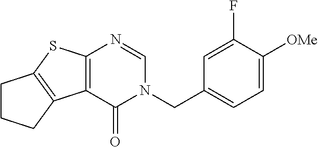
C1(F)=CC(CN2C(=O)C3=C(N=C2)SC2=C3CCC2)=CC=C1[OMe]
